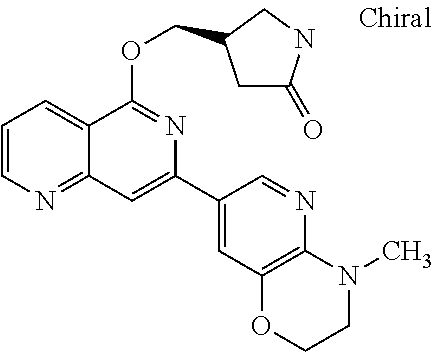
C1=CN=C2C(=C1)C(OCC1CC(=O)NC1)=NC(C1=CC3=C(N=C1)N(C)CCO3)=C2
